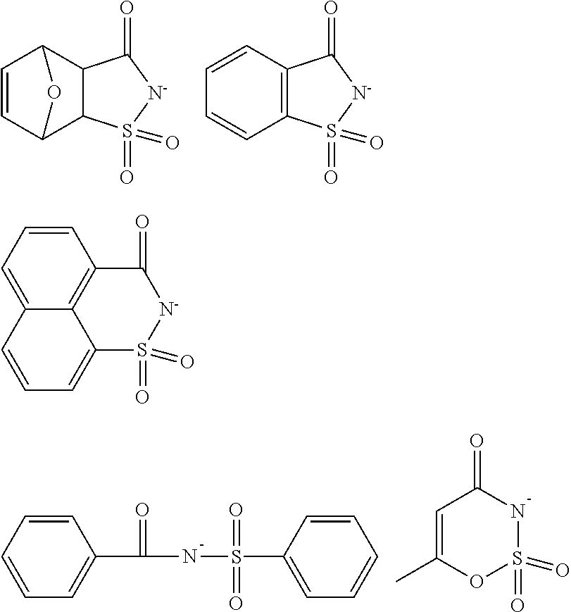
C1=CC2C3C(C1O2)S(=O)(=O)[N-]C3=O.C1=CC2=C(C=C1)C(=O)[N-]S2(=O)=O.C1=CC=CC=C1C(=O)NS(=O)(=O)C1=CC=CC=C1.C1=C(C)OS(=O)(=O)NC1=O.C1=CC=C2C3=C1C(=O)[N-]S(=O)(=O)C3=CC=C2
